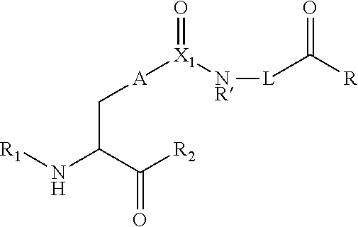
[R1]NC(C([R2])=O)C[A][X1](=O)[NR][L]C([R])=O
